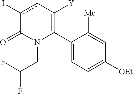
C1(C2=C([Y])cc(I)C(=O)N2CC(F)F)=CC=C([OEt])C=C1[Me]
